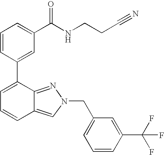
C1=CC(C2=CC=CC3=CN(CC4=CC=CC(C(F)(F)F)=C4)N=C23)=CC(C(NCCC#N)=O)=C1
